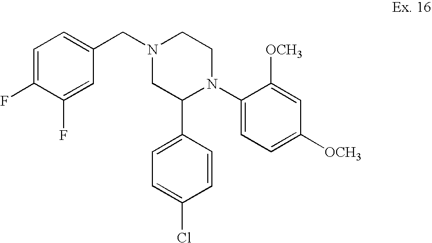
C1=C(F)C(F)=CC(CN2CC(C3=CC=C(Cl)C=C3)N(C3=CC=C([OCH3])C=C3[OCH3])CC2)=C1
